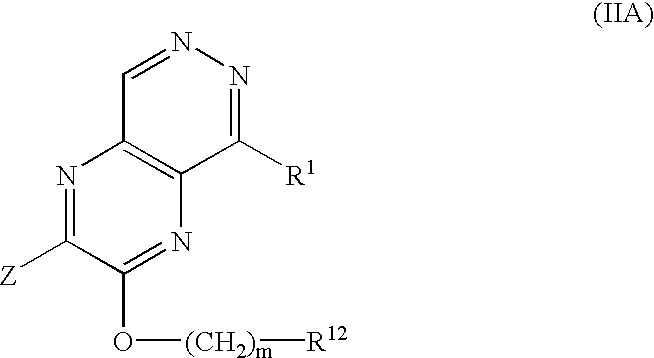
N1=C([Z])C(O[(CH2)m][R12])=NC2=C1C=NN=C2[R1]
